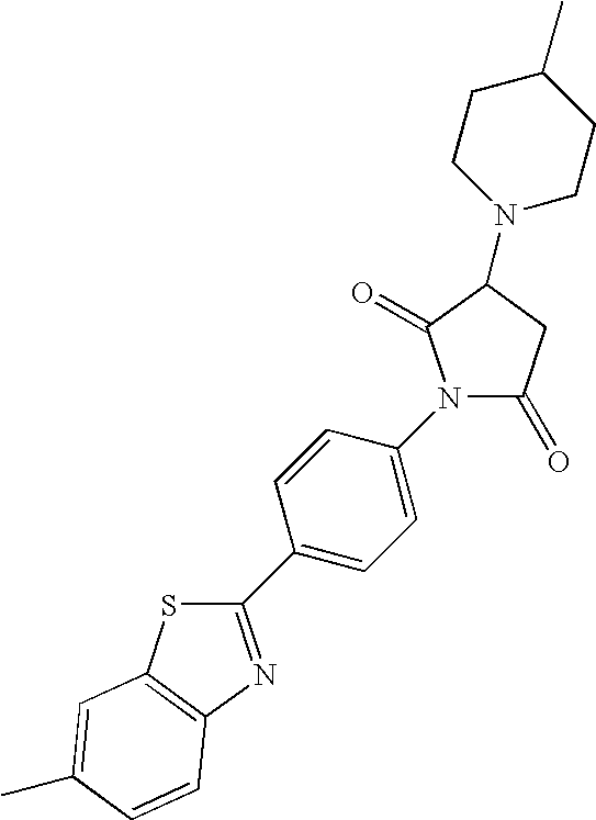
C1(C2=CC=C(N3C(=O)CC(N4CCC(C)CC4)C3=O)C=C2)=NC2=C(S1)C=C(C)C=C2
